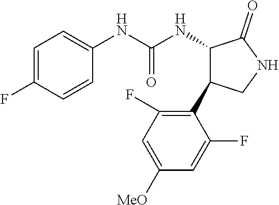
C1=C(F)C=CC(NC(NC2C(=O)NCC2C2=C(F)C=C([MeO])C=C2F)=O)=C1
